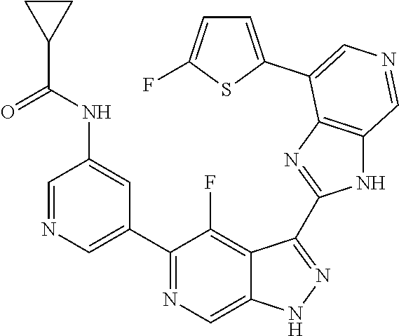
C1(C2=CN=CC(NC(=O)C3CC3)=C2)=NC=C2C(=C1F)C(C1=NC3=C(N1)C=NC=C3C1=CC=C(F)S1)=NN2
